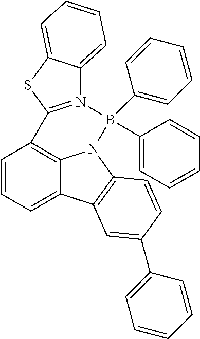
C1=CC=C2C3=C1C1=N(C4=CC=CC=C4S1)B(C1=CC=CC=C1)(C1=CC=CC=C1)N3C1=C2C=C(C2=CC=CC=C2)C=C1
